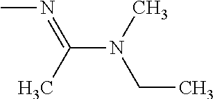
CN=C(C)N(CC)C
